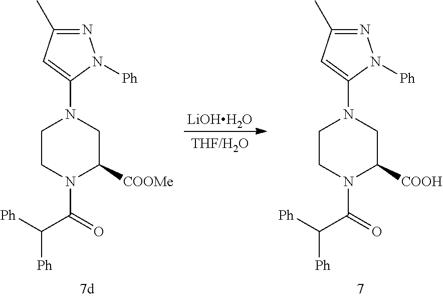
C1CN(C(C([Ph])[Ph])=O)C([COOMe])CN1C1=CC(C)=NN1[Ph].[LiOHH2O].C1CN(C(C([Ph])[Ph])=O)C([COOH])CN1C1=CC(C)=NN1[Ph]
